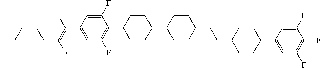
C1(F)=CC(C(=C(F)CCCCC)F)=CC(F)=C1C1CCC(C2CCC(CCC3CCC(C4=CC(F)=C(F)C(F)=C4)CC3)CC2)CC1
